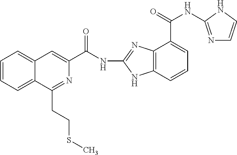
C1=CC=C2C(=C1)C=C(C(NC1=NC3=C(N1)C=CC=C3C(NC1=NC=CN1)=O)=O)N=C2CCSC
